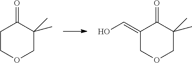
C1COCC(C)(C)C1=O.C1(=CO)COCC(C)(C)C1=O
